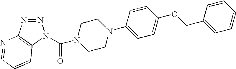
N1=NC2=C(N1C(N1CCN(C3=CC=C(OCC4=CC=CC=C4)C=C3)CC1)=O)C=CC=N2
